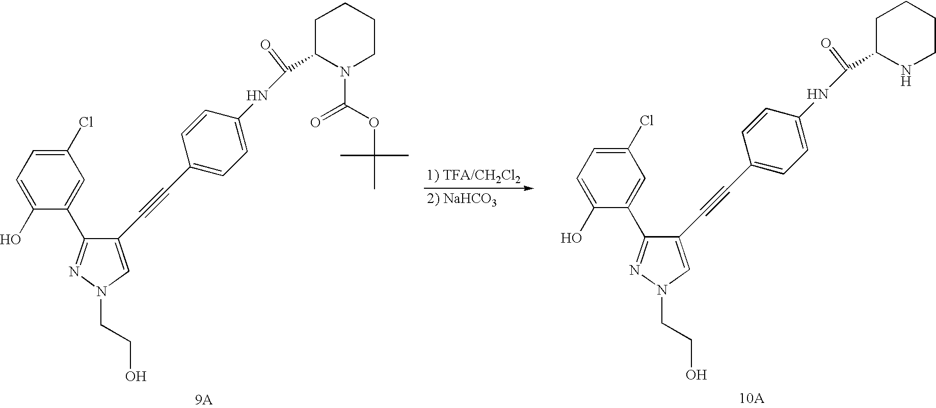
C1(C#CC2=CC=C(NC(C3CCCCN3C(OC(C)(C)C)=O)=O)C=C2)=CN(CCO)N=C1C1=CC(Cl)=CC=C1O.C1(C#CC2=CC=C(NC(C3CCCCN3)=O)C=C2)=CN(CCO)N=C1C1=CC(Cl)=CC=C1O
